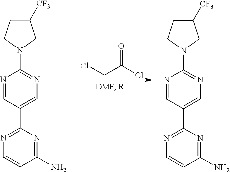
ClCC(Cl)=O.C1([CF3])CCN(C2=NC=C(C3=NC=CC(N)=N3)C=N2)C1.C1([CF3])CCN(C2=NC=C(C3=NC=CC(N)=N3)C=N2)C1
